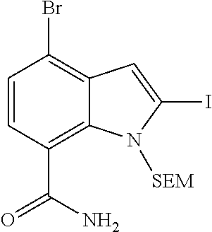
C1=CC(C(N)=O)=C2C(=C1Br)C=C(I)N2[SEM]
